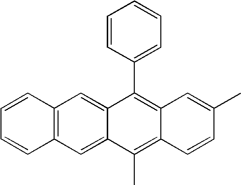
C12=C(C=C3C(=C1)C(C1=CC=CC=C1)=C1C(=C3C)C=CC(C)=C1)C=CC=C2
